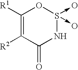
C1([R1])=C([R2])C(=O)NS(->O)(->O)O1
